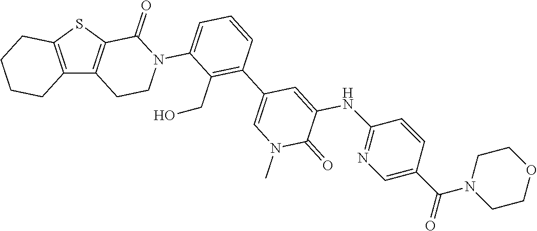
C12=C(SC3=C1CCN(C1=CC=CC(C4=CN(C)C(=O)C(NC5=NC=C(C(=O)N6CCOCC6)C=C5)=C4)=C1CO)C3=O)CCCC2
